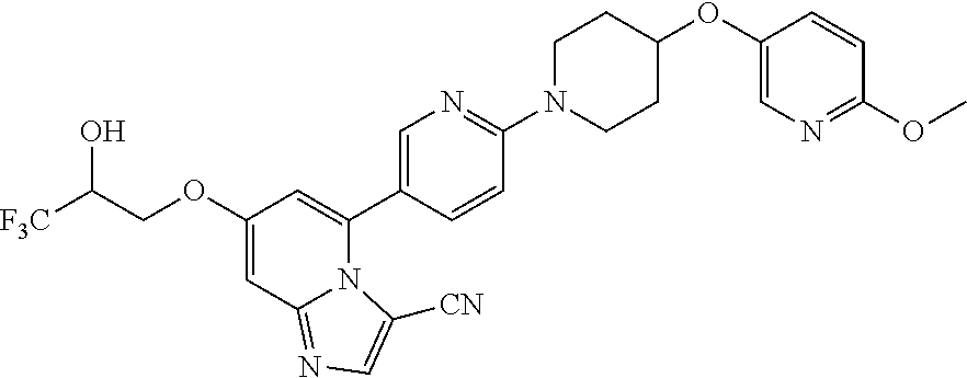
C1(OCC([F3C])O)=CC2=NC=C([CN])N2C(C2=CN=C(N3CCC(OC4=CN=C(OC)C=C4)CC3)C=C2)=C1
